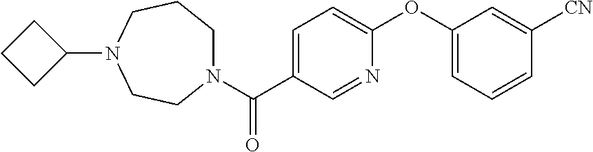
N1(C(C2=CC=C(OC3=CC=CC([CN])=C3)N=C2)=O)CCCN(C2CCC2)CC1
